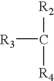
[R2]C([R3])[R4]
